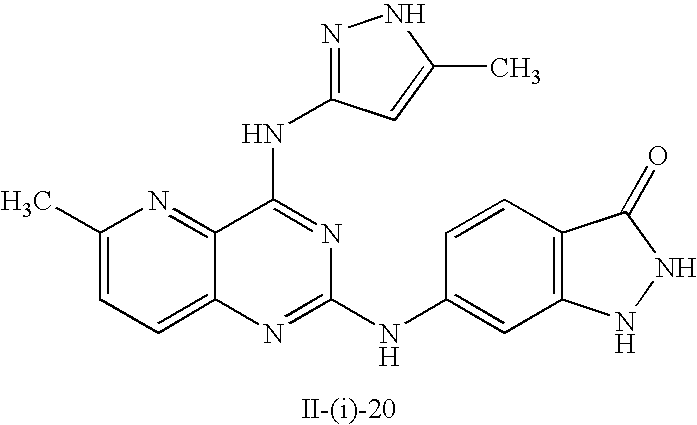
C1(C)=CC=C2C(=N1)C(NC1=NNC(C)=C1)=NC(NC1=CC3=C(C=C1)C(=O)NN3)=N2
